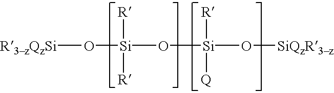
[Si](O[SiQzR3z])([R])([Q])O[Si]([R])([R])O[R3zQzSi]
